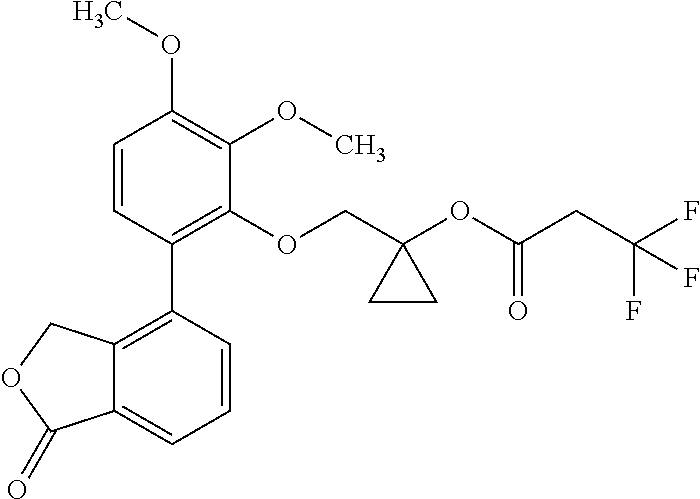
C1=CC(C2=C3C(=CC=C2)C(=O)OC3)=C(OCC2(OC(CC(F)(F)F)=O)CC2)C(OC)=C1OC
